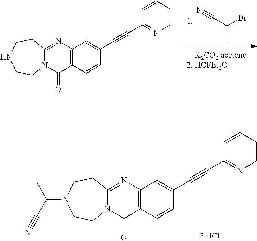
C12=C(N=C3N(C1=O)CCN(C(C#N)C)CC3)C=C(C#CC1=NC=CC=C1)C=C2.C12=C(N=C3N(C1=O)CCNCC3)C=C(C#CC1=NC=CC=C1)C=C2.N#CC(Br)C
